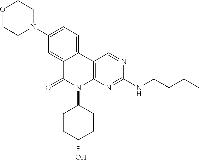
O1CCN(C2=CC=C3C(=C2)C(=O)N(C2CCC(O)CC2)C2=C3C=NC(NCCCC)=N2)CC1
